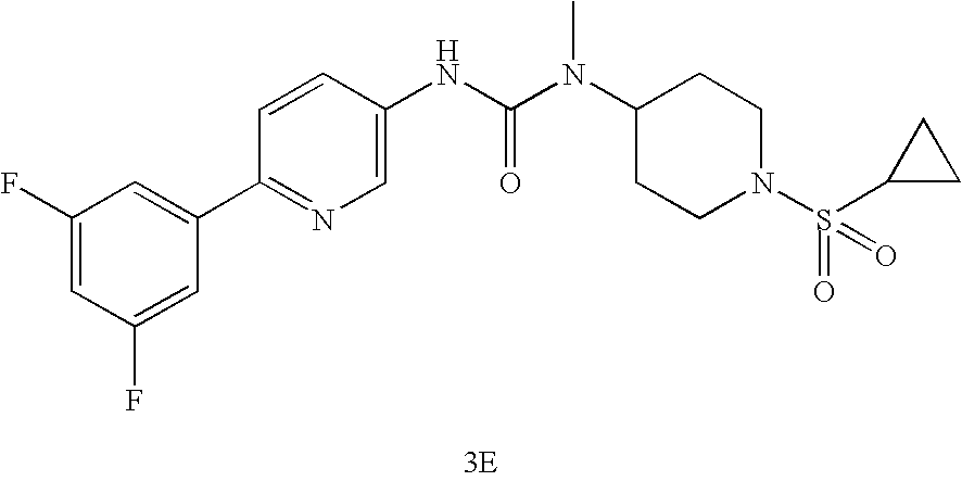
[3E].C1(C2=CC(F)=CC(F)=C2)=NC=C(NC(N(C2CCN(S(=O)(=O)C3CC3)CC2)C)=O)C=C1
